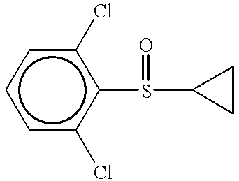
c1c(Cl)c(S(C2CC2)=O)c(Cl)cc1
